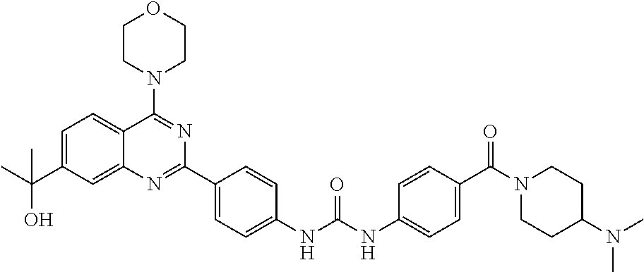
C1=C(C(O)(C)C)C=C2C(=C1)C(N1CCOCC1)=NC(C1=CC=C(NC(NC3=CC=C(C(N4CCC(N(C)C)CC4)=O)C=C3)=O)C=C1)=N2
